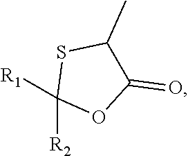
[R2]C1([R1])OC(=O)C(C)S1
